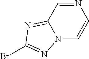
N1=CC2=NC(Br)=NN2C=C1
